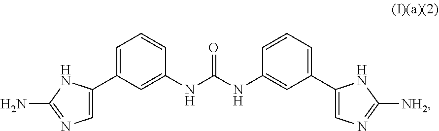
C1=C(C2=CC=CC(NC(NC3=CC(C4=CN=C([NH2])N4)=CC=C3)=O)=C2)NC(N)=N1
